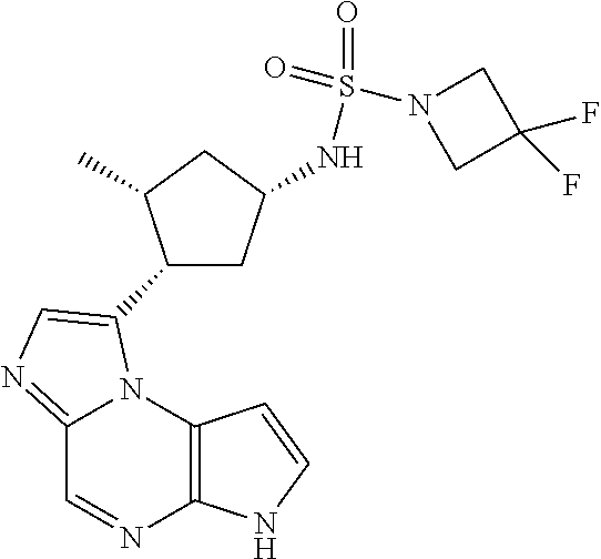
C12=NC=C(C3CC(NS(=O)(=O)N4CC(F)(F)C4)CC3C)N1C1=C(N=C2)NC=C1
